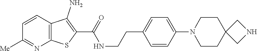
C1=CC2=C(N=C1[Me])SC(C(=O)NCCC1=CC=C(N3CCC4(CC3)CNC4)C=C1)=C2N
